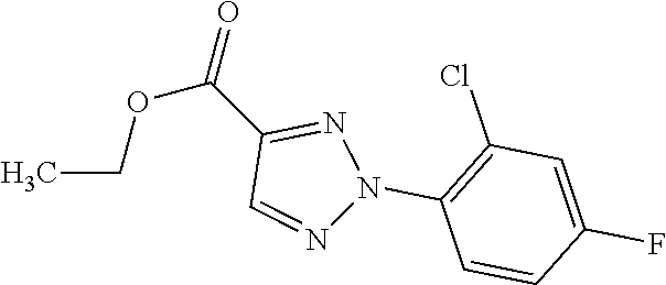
CCOC(C1=NN(C2=C(Cl)C=C(F)C=C2)N=C1)=O
